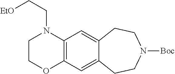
C12=C(C=C3C(=C1)CCN([Boc])CC3)OCCN2CC[EtO]
